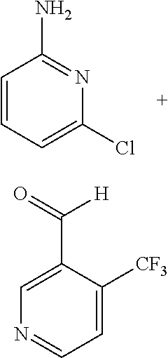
C1=CC=C(Cl)N=C1N.C1=C(C([H])=O)C([CF3])=CC=N1
